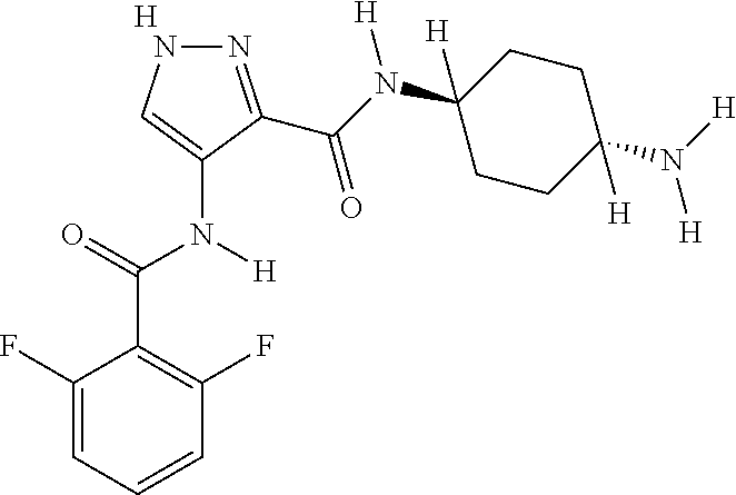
[H].C1=CC=C(F)C(C(=O)N(C2=CNN=C2C(N(C2([H])CCC(N([H])[H])([H])CC2)[H])=O)[H])=C1F
